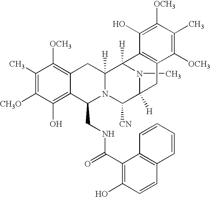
C1(C)=C([CH3O])C(O)=C2C(=C1[OCH3])CC1([H])N(C2CNC(C2=C(O)C=CC3=C2C=CC=C3)=O)C([CN])C2([H])N(C)C1([H])C1=C(C2)C([OCH3])=C(C)C([OCH3])=C1O
